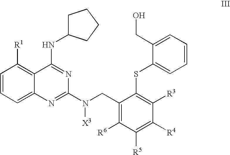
C1=CC=C2C(=C1[R1])C(NC1CCCC1)=NC(N(CC1=C([R6])C([R5])=C([R4])C([R3])=C1SC1=CC=CC=C1CO)[X3])=N2
